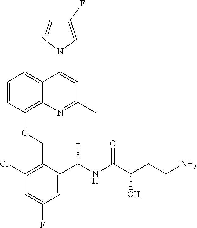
C1=CC(OCC2=C(Cl)C=C(F)C=C2C(NC(C(CCN)O)=O)C)=C2C(=C1)C(N1C=C(F)C=N1)=CC(C)=N2
